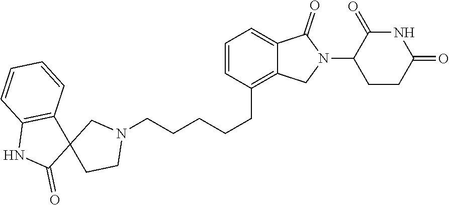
N1C(=O)C(N2C(=O)C3=CC=CC(CCCCCN4CC5(CC4)C4=C(NC5=O)C=CC=C4)=C3C2)CCC1=O
